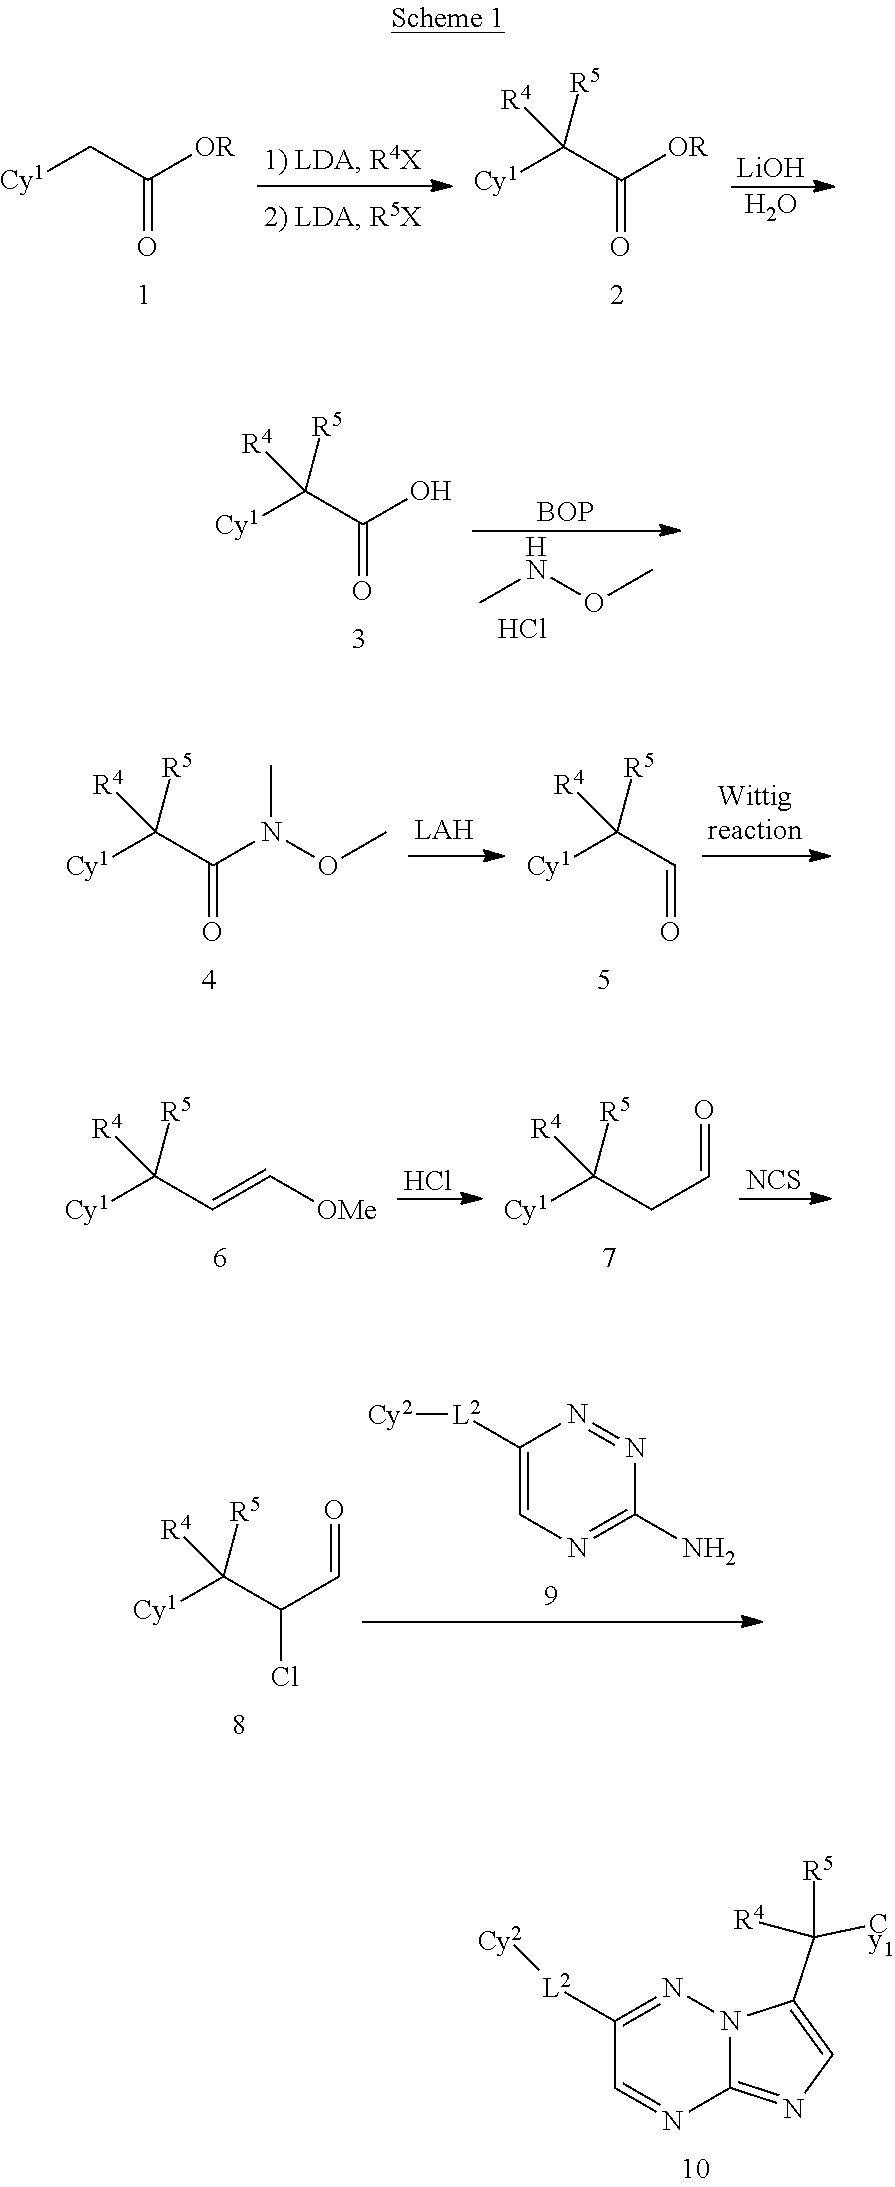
C1=NC2=NC=C(C([R4])([Cy1])[R5])N2N=C1[L2][Cy2].[Cy1]CC([OR])=O.[Cy1]C(C([OR])=O)([R4])[R5].[LiOH].O.[Cy1]C(C(C=O)Cl)([R5])[R4].[Cy2][L2]C1=CN=C(N)N=N1.[Cy1]C(C(N(OC)C)=O)([R4])[R5].[Cy1]C(C=O)([R4])[R5].Cl.[NCS].[Cy1]C(C=C[OMe])([R4])[R5].[Cy1]C(CC=O)([R4])[R5].CNOC.[BOP].[Cy1]C(C(O)=O)([R4])[R5].Cl
